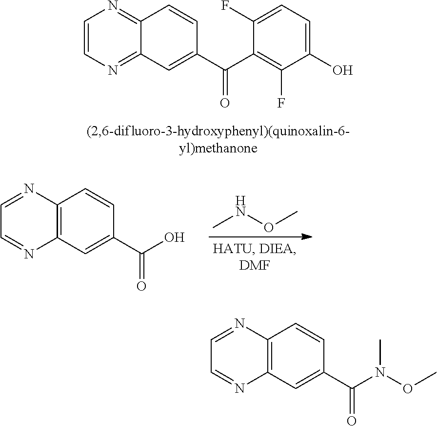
C1=CN=C2C(=N1)C=CC(C(C1=C(F)C(O)=CC=C1F)=O)=C2.CNOC.C12=C(C=C(C(O)=O)C=C1)N=CC=N2.C12=C(C=C(C(N(OC)C)=O)C=C1)N=CC=N2
